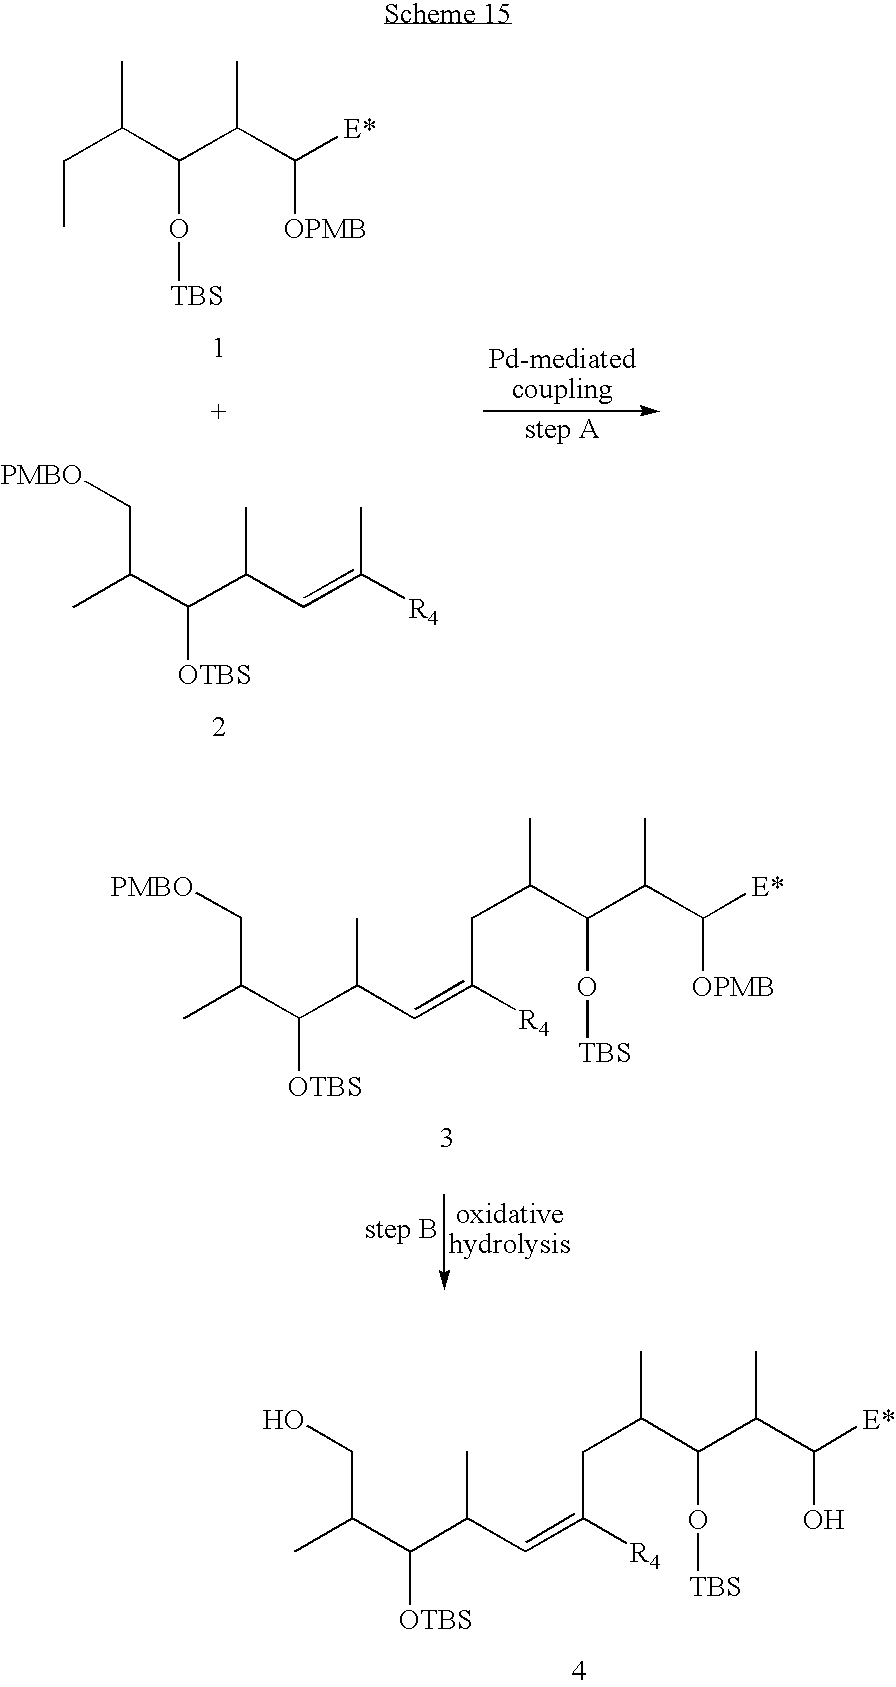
CC(C(C(C=C([R4])CC(C(C(C(O)[E*])C)O[TBS])C)C)[OTBS])CO.C(C)C(C)C(O[TBS])C(C([E*])[OPMB])C.CC(C(C(C=C([R4])C)C)[OTBS])C[PMBO].CC(C(C(C=C([R4])CC(C(C(C([OPMB])[E*])C)O[TBS])C)C)[OTBS])C[PMBO]
